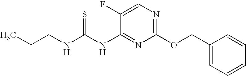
C1(F)=CN=C(OCC2=CC=CC=C2)N=C1NC(NCCC)=S
